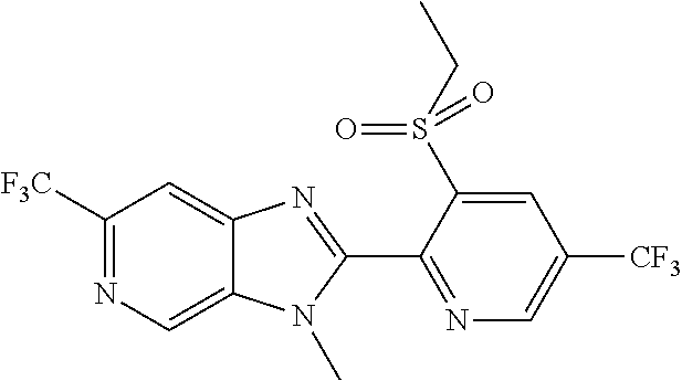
C1([F3C])=NC=C2C(=C1)N=C(C1=NC=C([CF3])C=C1S(CC)(=O)=O)N2C
